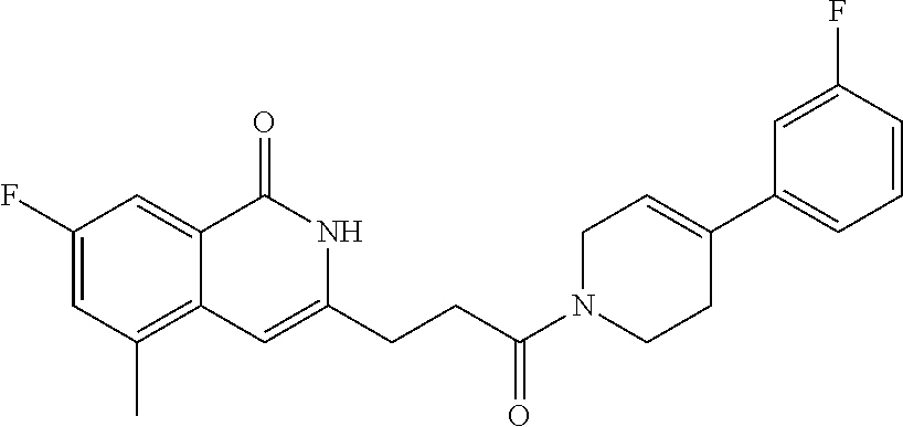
C1(F)=CC(C)=C2C(=C1)C(=O)NC(CCC(N1CC=C(C3=CC=CC(F)=C3)CC1)=O)=C2
